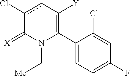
C1(C2=C([Y])cc(Cl)C(=[X])N2C[Me])=CC=C(F)C=C1Cl
